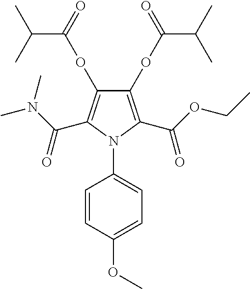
C1(OC(C(C)C)=O)=C(C(OCC)=O)N(C2=CC=C(OC)C=C2)C(C(N(C)C)=O)=C1OC(C(C)C)=O
